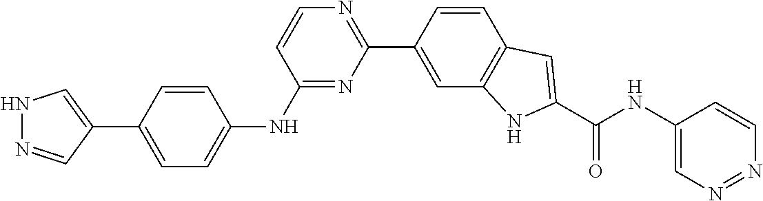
C1(NC2=CC=C(C3=CNN=C3)C=C2)=NC(C2=CC3=C(C=C2)C=C(C(NC2=CN=NC=C2)=O)N3)=NC=C1
